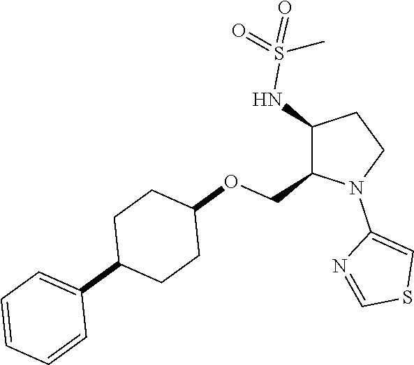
C1(NS(=O)(=O)C)C(COC2CCC(C3=CC=CC=C3)CC2)N(C2=CSC=N2)CC1
